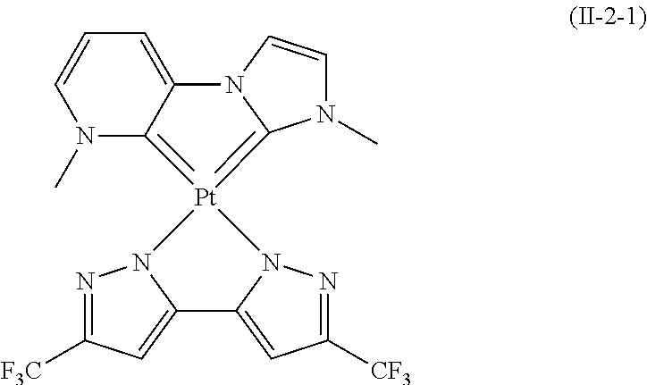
N1=C([F3C])C=C2N1[Pt]1(=C3N(C)C=CC=C3N3C=CN(C)C=13)N1N=C([CF3])C=C21
